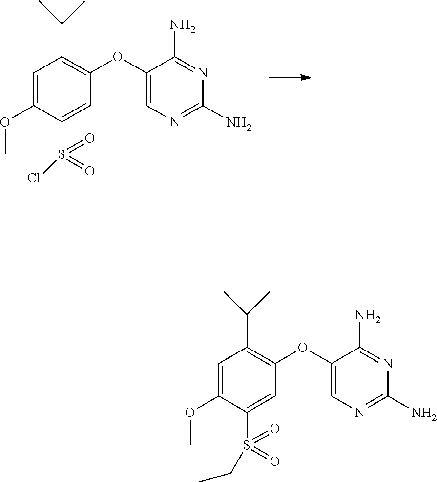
N1=C(N)C(OC2=C(C(C)C)C=C(OC)C(S(=O)(Cl)=O)=C2)=CN=C1N.N1=C(N)C(OC2=C(C(C)C)C=C(OC)C(S(=O)(CC)=O)=C2)=CN=C1N
